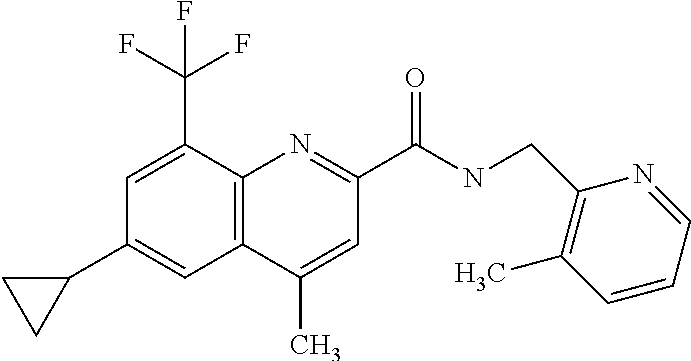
C1(C)=CC(C(NCC2=C(C)C=CC=N2)=O)=NC2=C1C=C(C1CC1)C=C2C(F)(F)F
